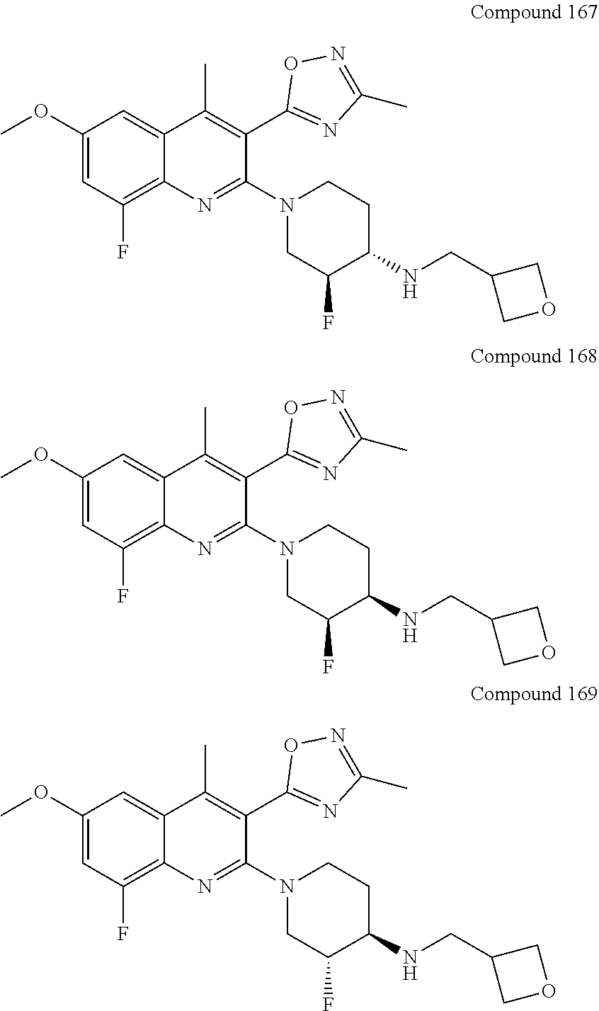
C1(OC)=CC(F)=C2C(=C1)C(C)=C(C1=NC(C)=NO1)C(N1CC(F)C(NCC3COC3)CC1)=N2.C1(OC)=CC(F)=C2C(=C1)C(C)=C(C1=NC(C)=NO1)C(N1CC(F)C(NCC3COC3)CC1)=N2.C1(OC)=CC(F)=C2C(=C1)C(C)=C(C1=NC(C)=NO1)C(N1CC(F)C(NCC3COC3)CC1)=N2
